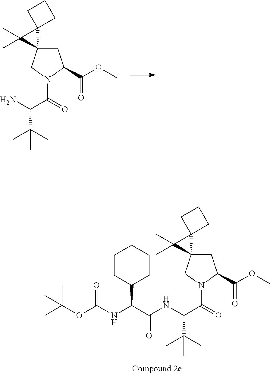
C1C2(CN(C(=O)C(N)C(C)(C)C)C1C(=O)OC)C1(C2(C)C)CCC1.C(NC(C(=O)N1CC2(CC1C(=O)OC)C1(C2(C)C)CCC1)C(C)(C)C)(=O)C(NC(OC(C)(C)C)=O)C1CCCCC1
